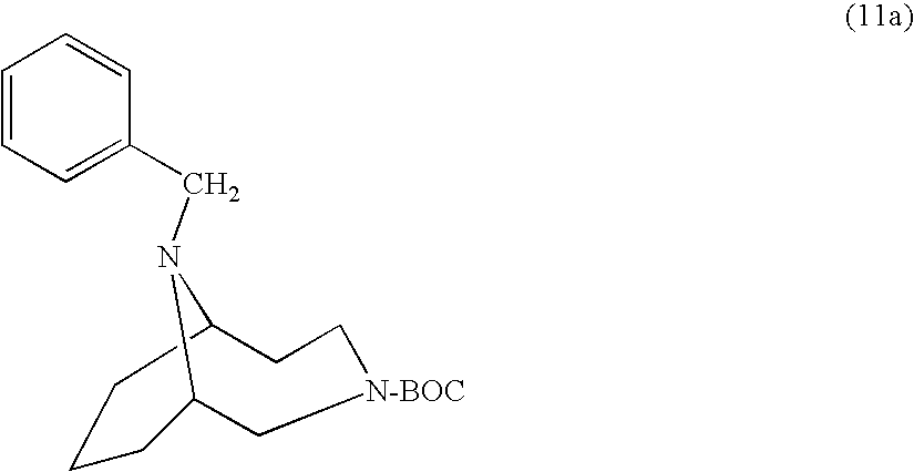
C1=CC=C(CN2C3CCCC2C[N-BOC]CC3)C=C1
